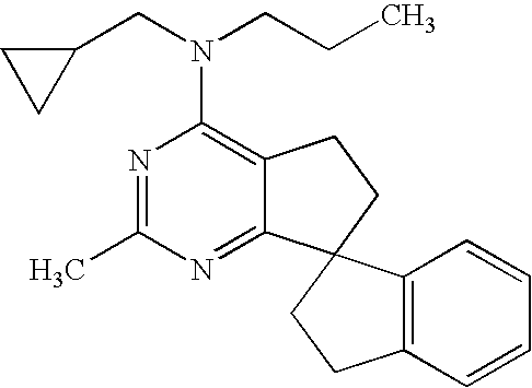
N1=C(C)N=C2C(=C1N(CC1CC1)CCC)CCC21C2=C(CC1)C=CC=C2
